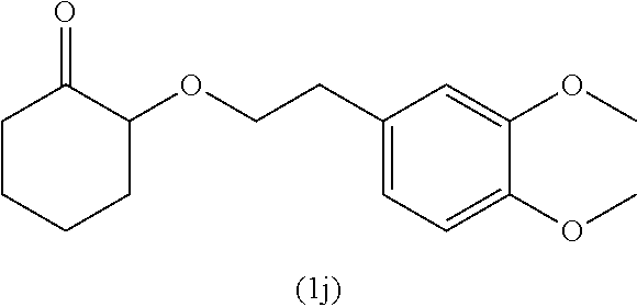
C1(=O)CCCCC1OCCC1=CC=C(OC)C(OC)=C1
